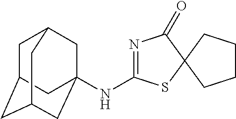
C1C2CC3CC(NC4=NC(=O)C5(S4)CCCC5)(CC1C3)C2
